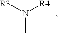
N([R4])([R3])C
